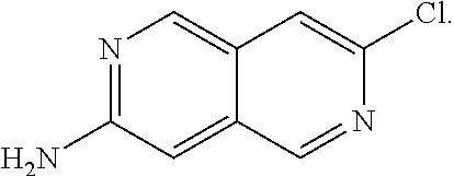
N1=C(N)C=C2C(=C1)C=C(Cl)N=C2
